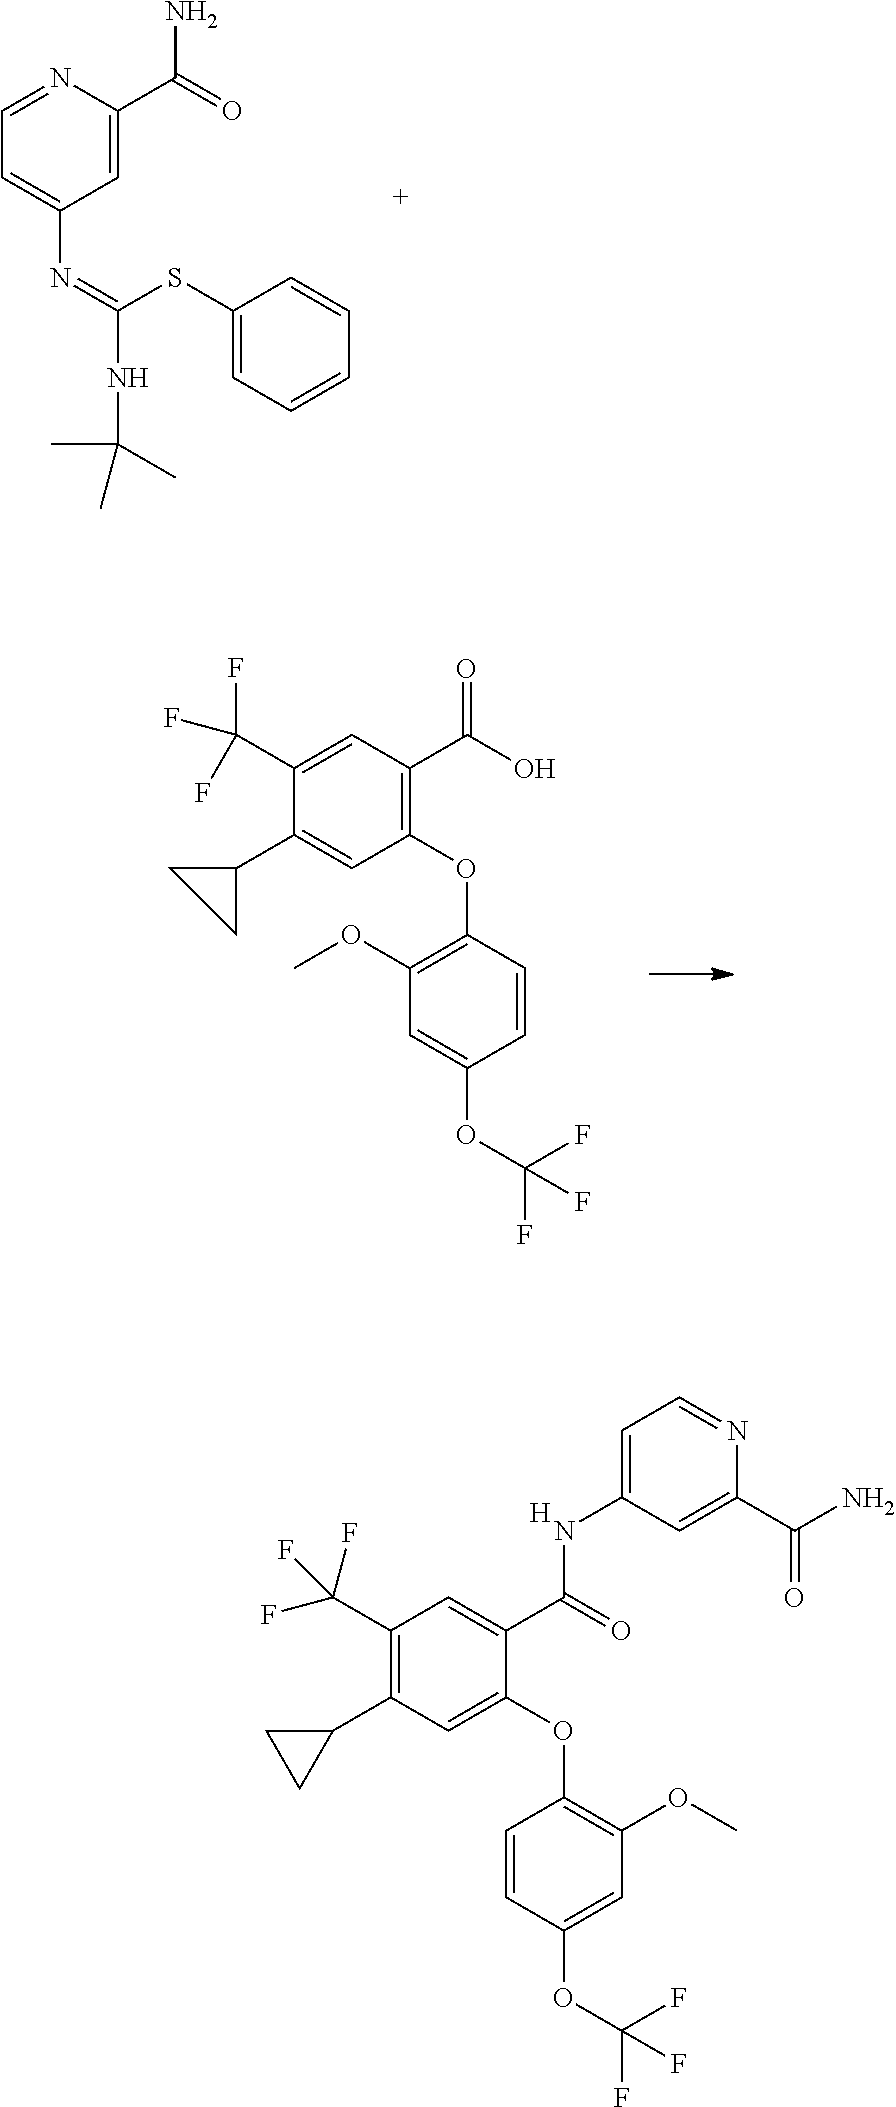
C1(OC2=C(OC)C=C(OC(F)(F)F)C=C2)=C(C(O)=O)C=C(C(F)(F)F)C(C2CC2)=C1.C1=C(C(=O)N)N=CC=C1N=C(SC1=CC=CC=C1)NC(C)(C)C.C1(OC2=C(OC)C=C(OC(F)(F)F)C=C2)=CC(C2CC2)=C(C(F)(F)F)C=C1C(=O)NC1=CC=NC(C(N)=O)=C1.[H]
